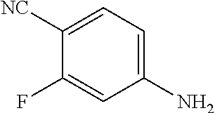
C1([NC])=CC=C(N)C=C1F
